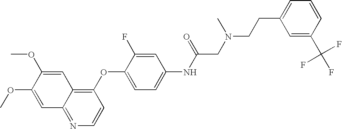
C1=C(OC)C(OC)=CC2=NC=CC(OC3=CC=C(NC(=O)CN(C)CCC4=CC=CC(C(F)(F)F)=C4)C=C3F)=C12
